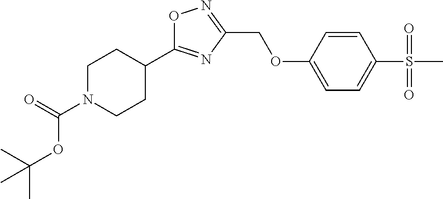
O1C(C2CCN(C(=O)OC(C)(C)C)CC2)=NC(COC2=CC=C(S(C)(=O)=O)C=C2)=N1
